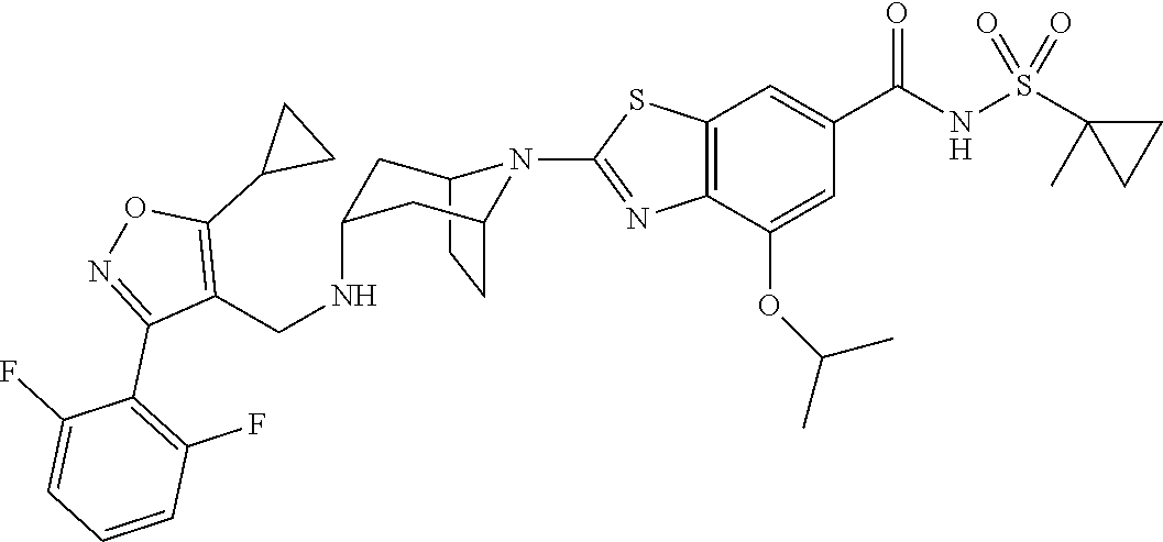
C12CCC(CC(NCC3=C(C4CC4)ON=C3C3=C(F)C=CC=C3F)C1)N2C1=NC2=C(C=C(C(NS(C3(C)CC3)(=O)=O)=O)C=C2OC(C)C)S1
